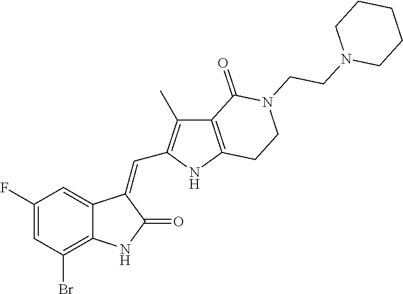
C1(F)=CC(Br)=C2C(=C1)C(=CC1=C(C)C3=C(N1)CCN(CCN1CCCCC1)C3=O)C(=O)N2
